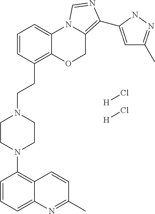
[H]Cl.[H]Cl.C1=CC=C2C(=C1N1CCN(CCC3=C4C(=CC=C3)N3C(=C(C5=CC(C)=NN5)N=C3)CO4)CC1)C=CC(C)=N2
